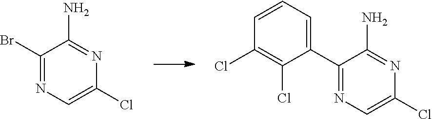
C1(Br)=NC=C(Cl)N=C1N.C1=CC(Cl)=C(Cl)C(C2=NC=C(Cl)N=C2N)=C1
